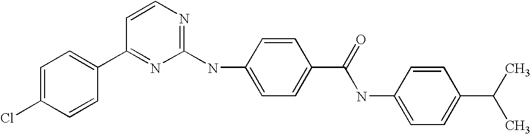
C1=C(Cl)C=CC(C2=NC(NC3=CC=C(C(=O)NC4=CC=C(C(C)C)C=C4)C=C3)=NC=C2)=C1
